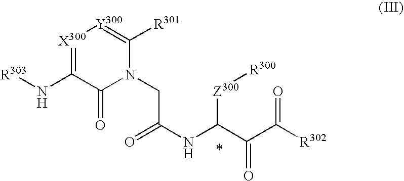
[X300]1=C(N[R303])C(=O)N(CC(=O)NC([Z300][R300])C(C(=O)[R302])=O)C([R301])=[Y300]1
